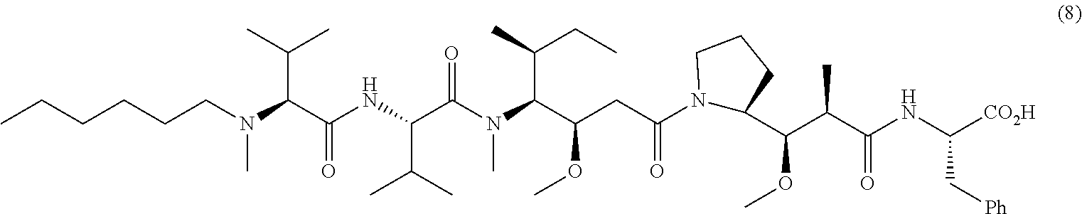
N1(C(CC(OC)C(N(C)C(C(NC(C(N(C)CCCCCC)C(C)C)=O)C(C)C)=O)C(C)CC)=O)C(C(C(C(NC([CO2H])C[Ph])=O)C)OC)CCC1
